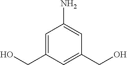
C1=C(CO)C=C(CO)C=C1N
